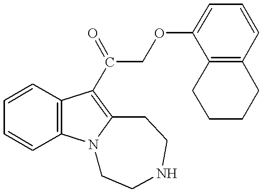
C1=CC=CC2=C1C(C(COC1=CC=CC3=C1CCCC3)=O)=C1N2CCNCC1
